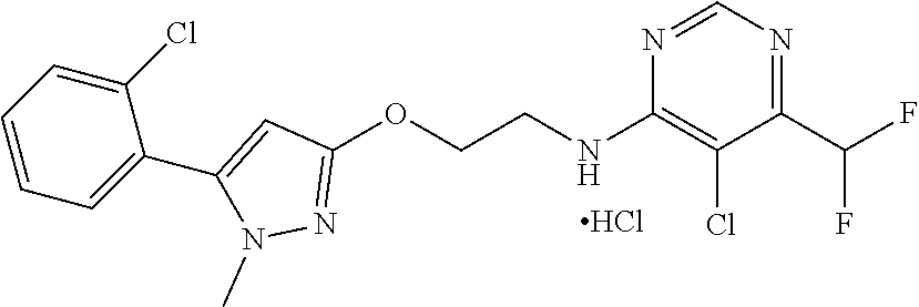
C1(NCCOC2=NN(C)C(C3=CC=CC=C3Cl)=C2)=C(Cl)C(C(F)F)=NC=N1.Cl
